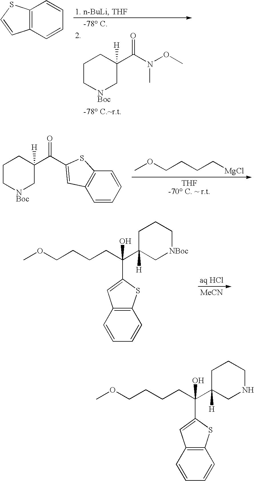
C12=C(C=CC=C1)C=CS2.[NBoc]1CC([H])(C(N(OC)C)=O)CCC1.[NBoc]1CC([H])(C(=O)C2=CC3=C(C=CC=C3)S2)CCC1.COCCCC[MgCl].COCCCCC(C1([H])C[NBoc]CCC1)(O)C1=CC2=C(C=CC=C2)S1.[MeCN].COCCCCC(C1([H])CNCCC1)(O)C1=CC2=C(C=CC=C2)S1
